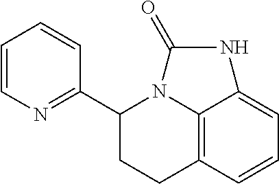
C12=C3C=CC=C1NC(=O)N2C(C1=NC=CC=C1)CC3
